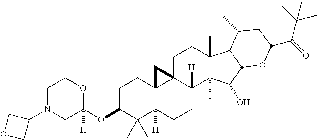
C1C(OC2([H])OCCN(C3COC3)C2)C(C)(C)C2([H])C3(C1)C1(C([H])(CC2)C2(C)C(C)(CC1)C1C(C)CC(C(C(C)(C)C)=O)OC1C2O)C3
